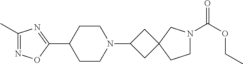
C1(C)=NOC(C2CCN(C3CC4(C3)CCN(C(OCC)=O)C4)CC2)=N1
